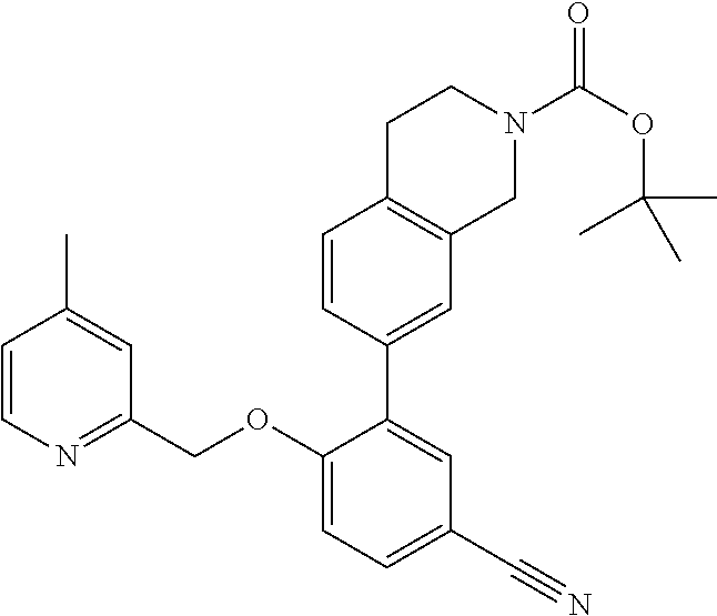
C1=CN=C(COC2=CC=C(C#N)C=C2C2=CC3=C(C=C2)CCN(C(OC(C)(C)C)=O)C3)C=C1C
